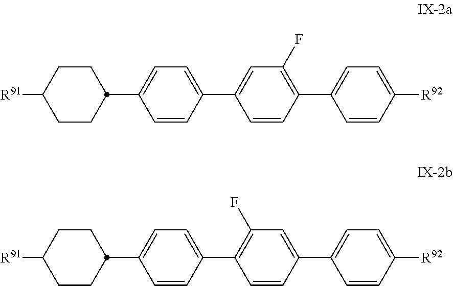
C1(C2CCC([R91])CC2)=CC=C(C2=CC(F)=C(C3=CC=C([R92])C=C3)C=C2)C=C1.C1(F)=C(C2=CC=C(C3CCC([R91])CC3)C=C2)C=CC(C2=CC=C([R92])C=C2)=C1
